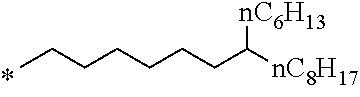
CCCCCCCC([nC8H17])[nC6H13]
